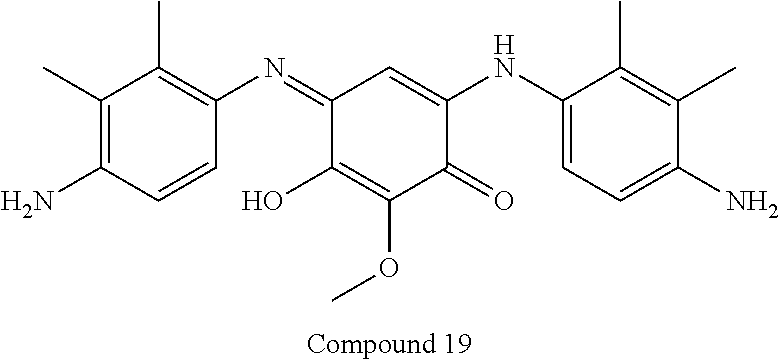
C1(C)=C(N)C=CC(N=C2C(O)=C(OC)C(=O)C(NC3=CC=C(N)C(C)=C3C)=C2)=C1C
